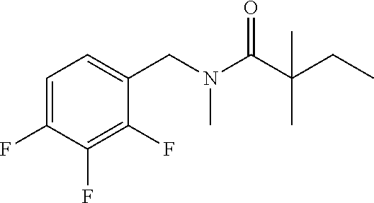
C1=C(F)C(F)=C(F)C(CN(C(C(CC)(C)C)=O)C)=C1
